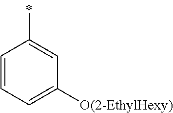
C1(C)=CC([O(2-EthylHexy)])=CC=C1
